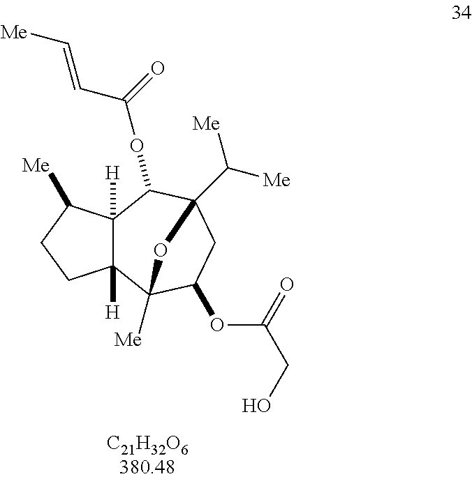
C12([H])C([H])(C3([Me])C(OC(CO)=O)CC(C([Me])[Me])(C1OC(=O)C=C[Me])O3)CCC2[Me]
